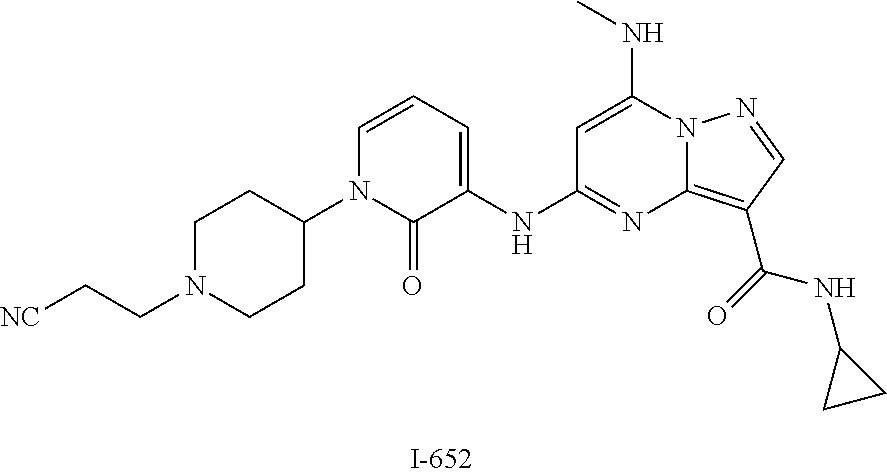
C1N(CC[NC])CCC(N2C(=O)C(NC3=NC4=C(C(NC5CC5)=O)C=NN4C(NC)=C3)=CC=C2)C1
